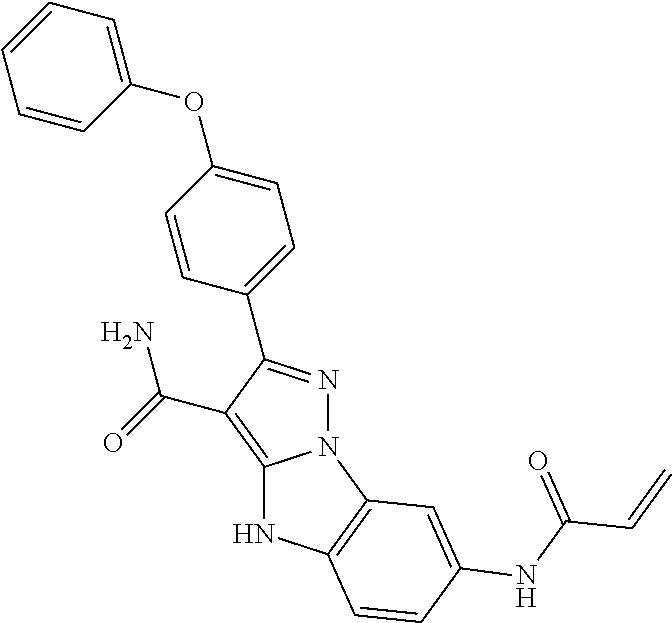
C12=C(C(=O)N)C(C3=CC=C(OC4=CC=CC=C4)C=C3)=NN1C1=C(N2)C=CC(NC(C=C)=O)=C1
